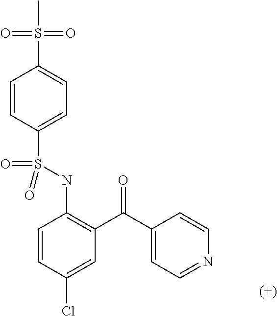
C1=CC(S(NC2=C(C(C3=CC=NC=C3)=O)C=C(Cl)C=C2)(=O)=O)=CC=C1S(=O)(=O)C
